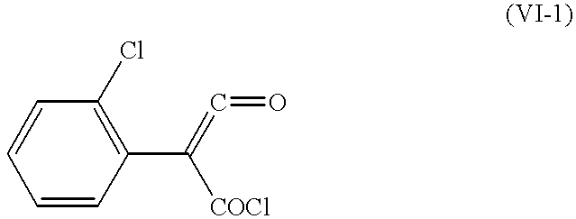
C1(C([COCl])=C=O)=C(Cl)C=CC=C1
